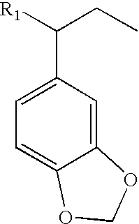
C1=C(C([R1])CC)C=C2C(=C1)OCO2
